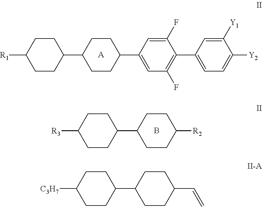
C1(C2CCC(C3=CC(F)=C(C4=CC=C([Y2])C([Y1])=C4)C(F)=C3)CC2)CCC([R1])CC1.[A].C1(C2CCC([R2])CC2)CCC([R3])CC1.B.C1(C2CCC(C=C)CC2)CCC([C3H7])CC1
